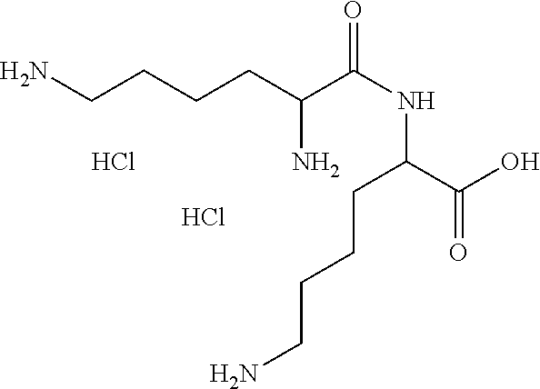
C(N)(C(NC(CCCCN)C(O)=O)=O)CCCCN.Cl.Cl
